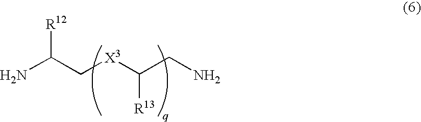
NC(C[X3]C(CN)[R13])[R12]
